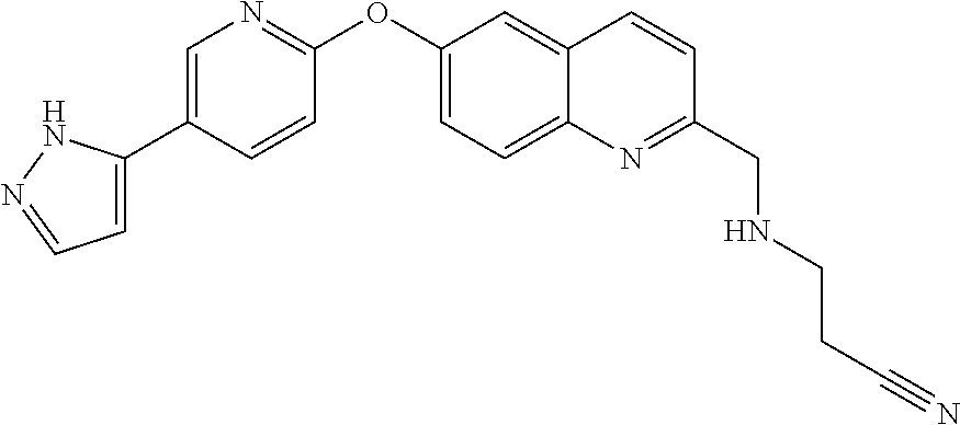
C1=C(C2=CN=C(OC3=CC=C4C(=C3)C=CC(CNCCC#N)=N4)C=C2)NN=C1
